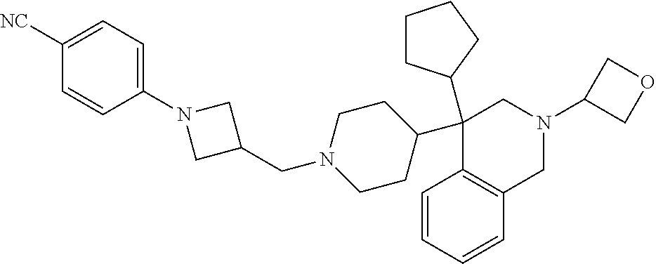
C1(C2(C3CCCC3)C3=C(C=CC=C3)CN(C3COC3)C2)CCN(CC2CN(C3=CC=C([NC])C=C3)C2)CC1
